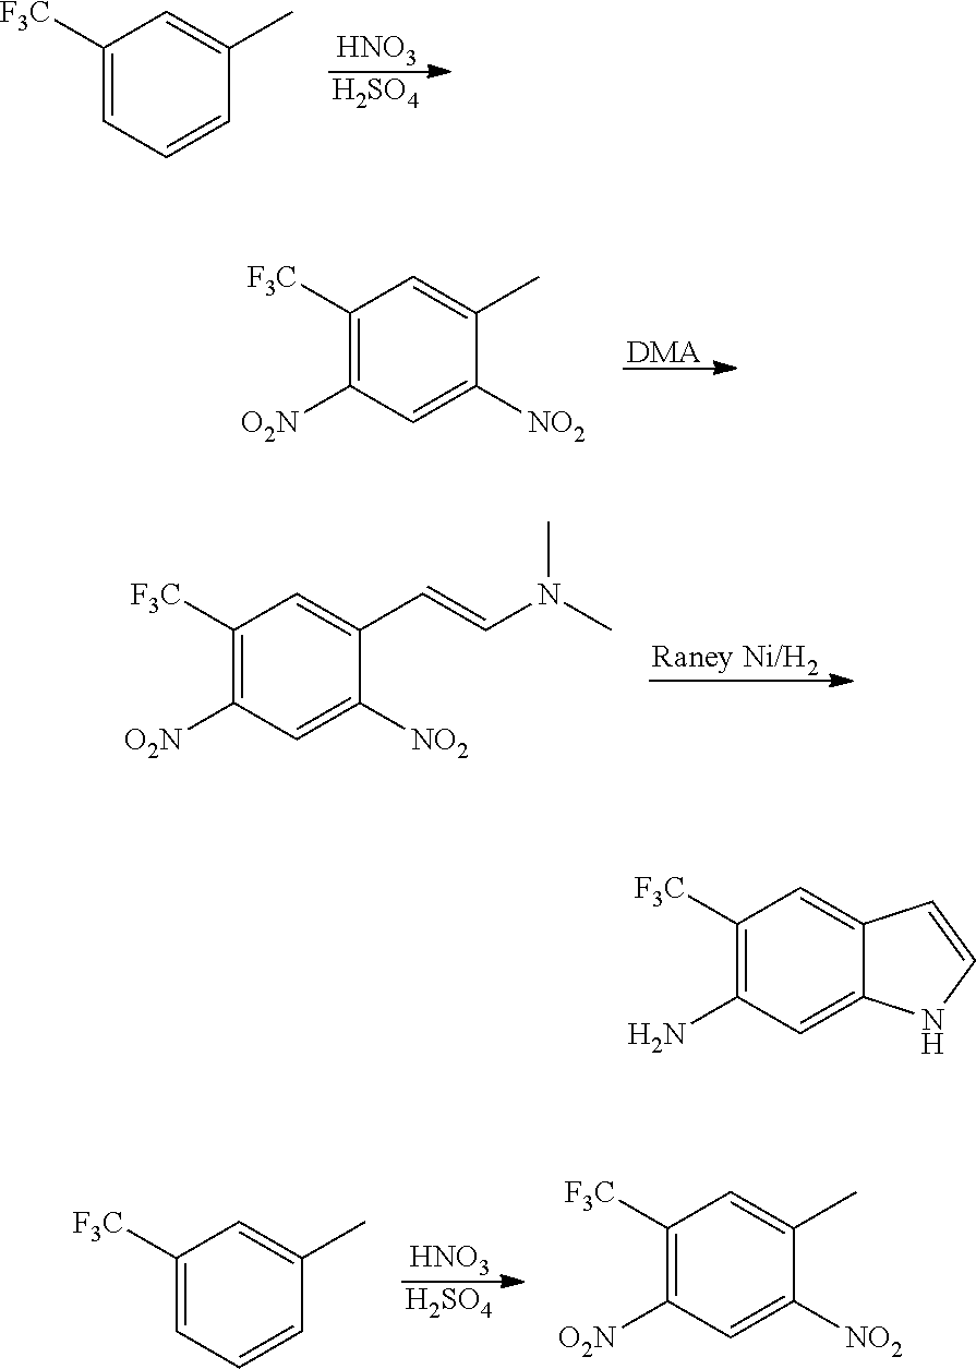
[HNO3].[H2SO4].C1([F3C])=CC=CC(C)=C1.[DMA].C1([F3C])=C([O2N])C=C([NO2])C(C)=C1.[Raney Ni/H2].C1([F3C])=C([O2N])C=C([NO2])C(C=CN(C)C)=C1.[HNO3].[H2SO4].C1([F3C])=CC=CC(C)=C1.C1([F3C])=C([O2N])C=C([NO2])C(C)=C1.C1([F3C])=C(N)C=C2C(=C1)C=CN2
